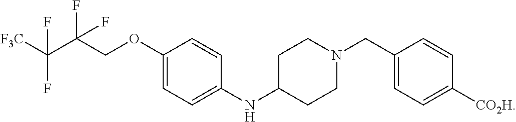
FC([F3C])(F)C(COC1=CC=C(NC2CCN(CC3=CC=C([CO2H])C=C3)CC2)C=C1)(F)F
